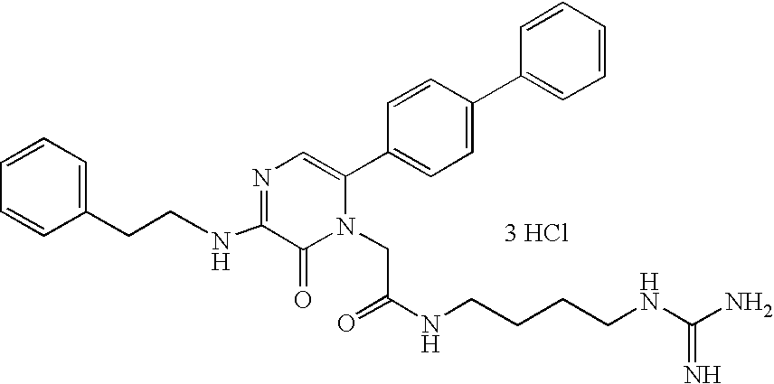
[3 HCl].N(C1=NC=C(C2=CC=C(C3=CC=CC=C3)C=C2)N(CC(NCCCCNC(N)=N)=O)C1=O)CCC1=CC=CC=C1
